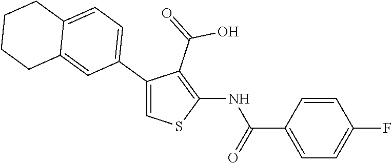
C1=CC(C(=O)NC2=C(C(=O)O)C(C3=CC=C4C(=C3)CCCC4)=CS2)=CC=C1F
